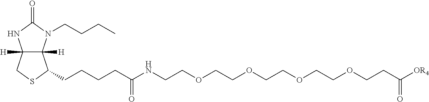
C12([H])C([H])(N(CCCC)C(=O)N1)C(CCCCC(NCCOCCOCCOCCOCCC([OR4])=O)=O)SC2
